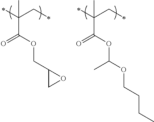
C(C(OCC1CO1)=O)(CC)(C)C.C(C(OC(C)OCCCC)=O)(CC)(C)C
